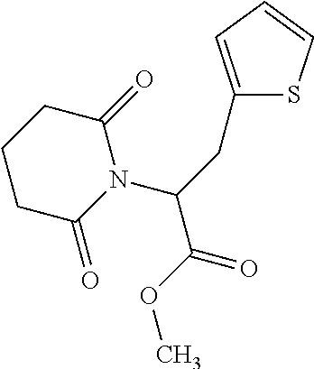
C1(CC(N2C(=O)CCCC2=O)C(=O)OC)=CC=CS1
